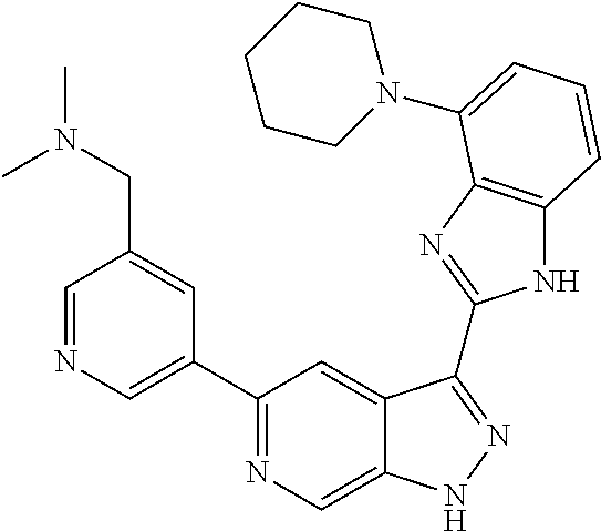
C1=NC=C(C2=NC=C3C(=C2)C(C2=NC4=C(N2)C=CC=C4N2CCCCC2)=NN3)C=C1CN(C)C
